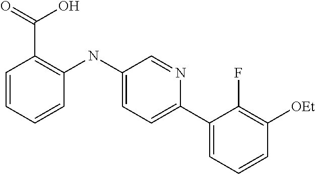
C1=CC=CC(NC2=CC=C(C3=CC=CC([OEt])=C3F)N=C2)=C1C(=O)O
